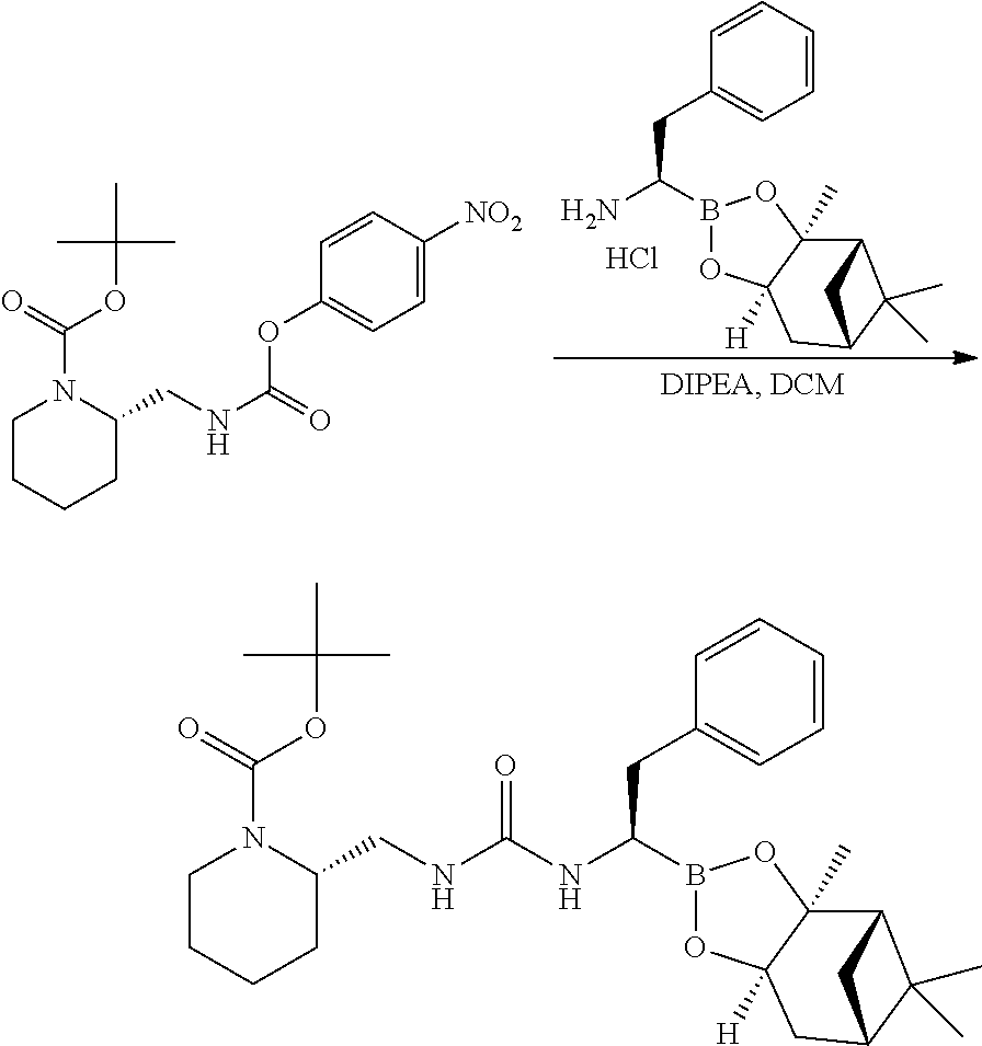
C(=O)(OC(C)(C)C)N1CCCCC1CNC(=O)OC1=CC=C([NO2])C=C1.NC(CC1=CC=CC=C1)B1OC2([H])C(C)(O1)C1C(C)(C)C(C2)C1.Cl.C(NC(NC(CC1=CC=CC=C1)B1OC2([H])C(C)(O1)C1C(C)(C)C(C2)C1)=O)C1N(C(OC(C)(C)C)=O)CCCC1
